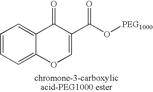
C1=CC=C2C(=C1)C(=O)C(C(O[PEG1000])=O)=CO2
